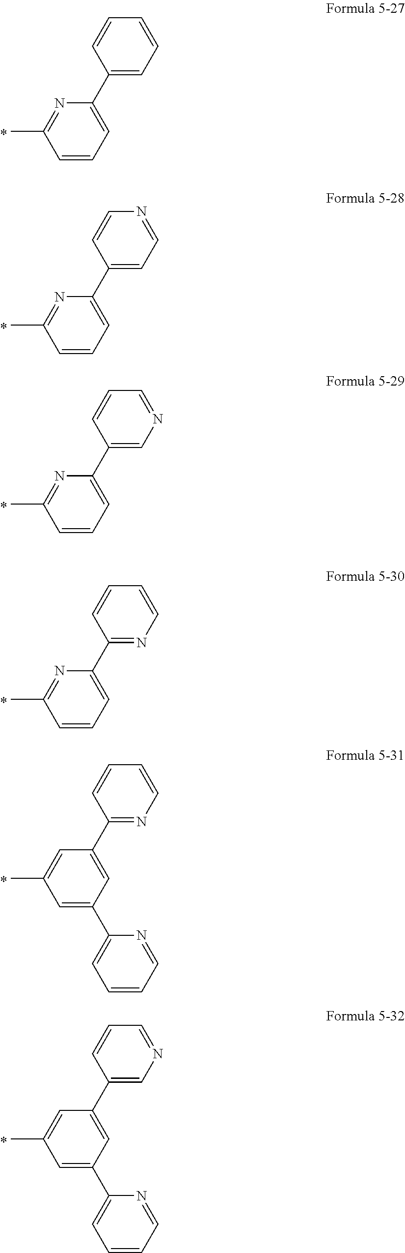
C1=C(C2=CC=CC=N2)C=C(C2=NC=CC=C2)C=C1C.C1=C(C2=CC=CC=N2)C=C(C2=CN=CC=C2)C=C1C.C1=CC=C(C2=CC=CC=C2)N=C1C.C1=CC=C(C2=CC=NC=C2)N=C1C.C1=CC=C(C2=CN=CC=C2)N=C1C.C1=CC=C(C2=NC=CC=C2)N=C1C
